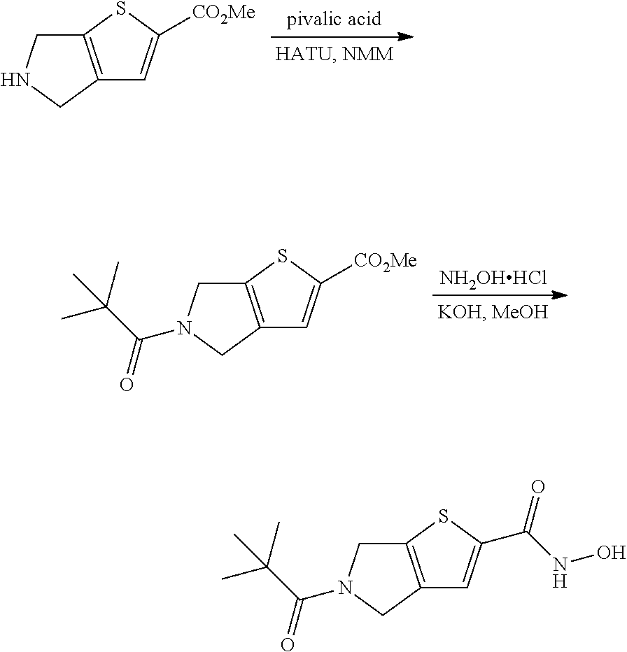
C12=C(CNC1)C=C([CO2Me])S2.[NH2OHHCl].C12=C(CN(C(C(C)(C)C)=O)C1)C=C([CO2Me])S2.C12=C(CN(C(C(C)(C)C)=O)C1)C=C(C(NO)=O)S2
